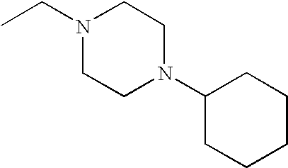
CCN1CCN(C2CCCCC2)CC1
